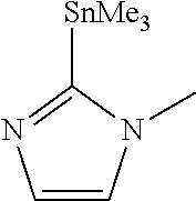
C1=CN(C)C([SnMe3])=N1
